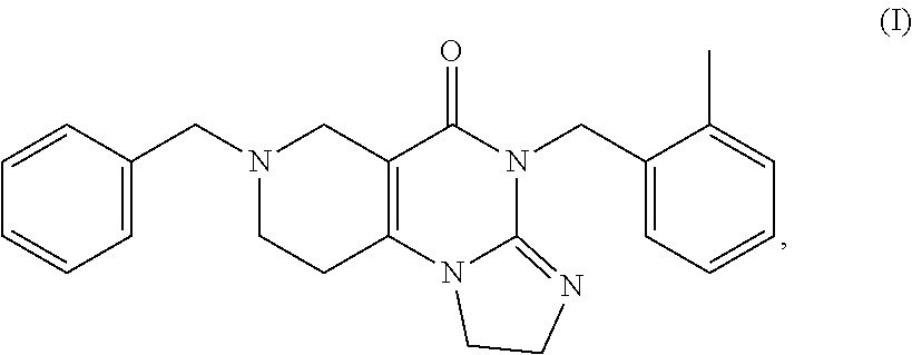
C1=C(CN2CCC3=C(C2)C(=O)N(CC2=CC=CC=C2C)C2=NCCN32)C=CC=C1
